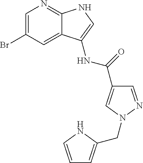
C1=C(Br)C=C2C(=N1)NC=C2NC(=O)C1=CN(CC2=CC=CN2)N=C1
